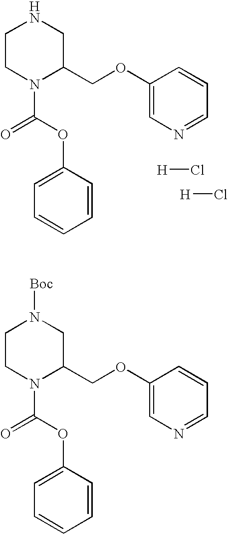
C1CN(C(=O)OC2=CC=CC=C2)C(COC2=CN=CC=C2)CN1.[H]Cl.[H]Cl.C1CN(C(=O)OC2=CC=CC=C2)C(COC2=CN=CC=C2)CN1[Boc]
